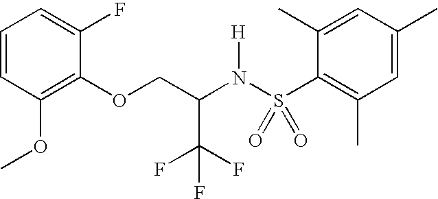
C1=CC(OC)=C(OCC(N(S(C2=C(C)C=C(C)C=C2C)(=O)=O)[H])C(F)(F)F)C(F)=C1
